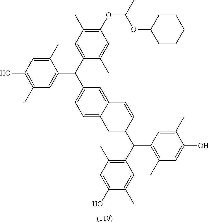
C1(OC(C)OC2CCCCC2)=C(C)C=C(C(C2=CC=C3C(=C2)C=CC(C(C2=C(C)C=C(O)C(C)=C2)C2=C(C)C=C(O)C(C)=C2)=C3)C2=CC(C)=C(O)C=C2C)C(C)=C1
